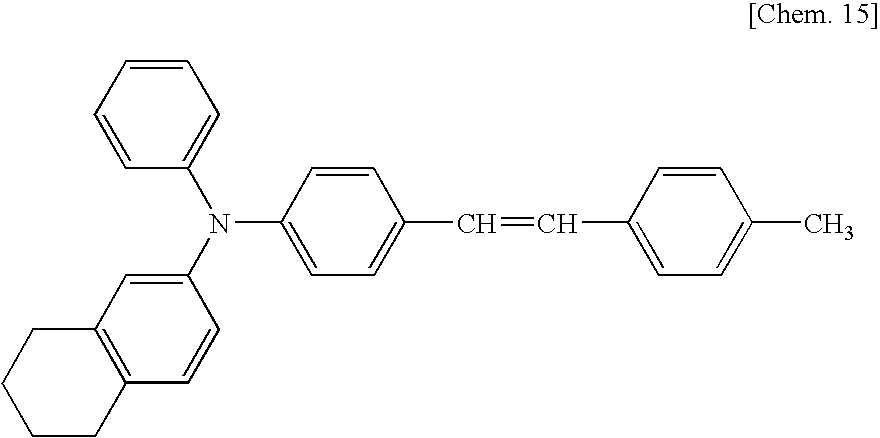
C1=CC=CC(N(C2=CC3=C(C=C2)CCCC3)C2=CC=C(C=CC3=CC=C(C)C=C3)C=C2)=C1
